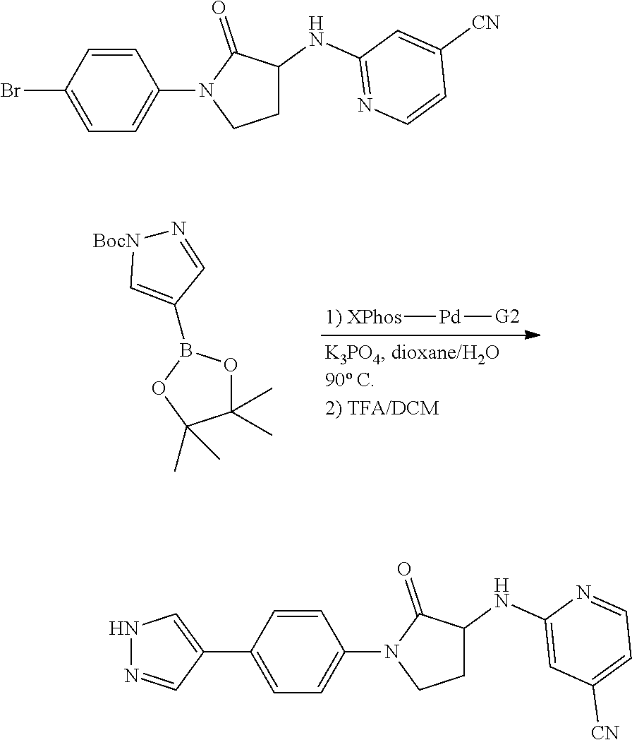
C1=CC(Br)=CC=C1N1CCC(NC2=NC=CC([CN])=C2)C1=O.C1=CC(C2=CNN=C2)=CC=C1N1CCC(NC2=CC([CN])=CC=N2)C1=O.[XPhos][Pd][G2].C1(C)(C)OB(C2=C[BocN]N=C2)OC1(C)C
